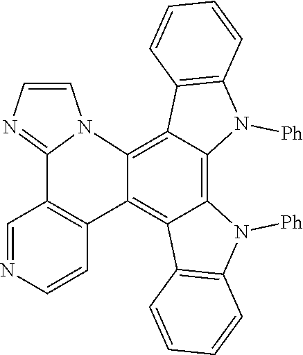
C12=C3C(=C4C(=C1C1=C(N2[Ph])C=CC=C1)C1=C(C2=NC=CN42)C=NC=C1)C1=C(N3[Ph])C=CC=C1
